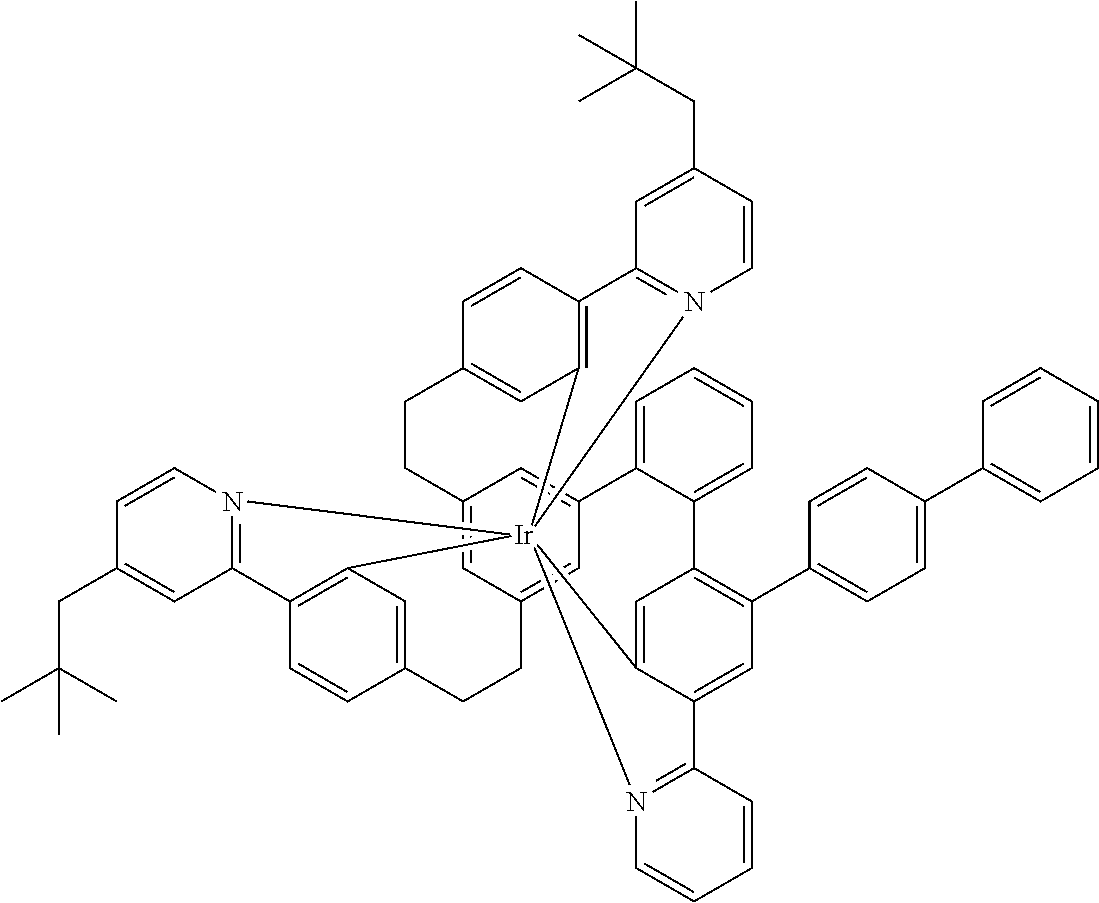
C12=CC3=CC(=C1)C1=CC=CC=C1C1=C(C4=CC=C(C5=CC=CC=C5)C=C4)C=C4C(=C1)[Ir]15(C6=C(C=CC(=C6)CC3)C3=N1C=CC(CC(C)(C)C)=C3)(C1=C(C=CC(=C1)CC2)C1=N5C=CC(CC(C)(C)C)=C1)N1=C4C=CC=C1
